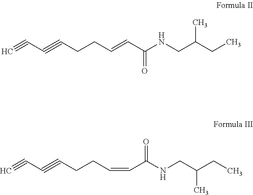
C#CC#CCCC=CC(NCC(CC)C)=O.C#CC#CCCC=CC(NCC(CC)C)=O
